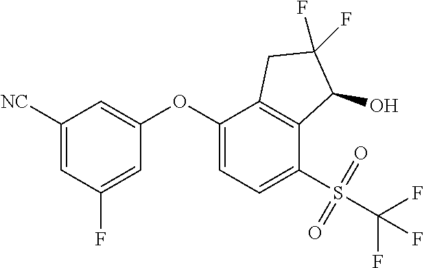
C1([NC])=CC(F)=CC(OC2=CC=C(S(C(F)(F)F)(=O)=O)C3=C2CC(F)(F)C3O)=C1
